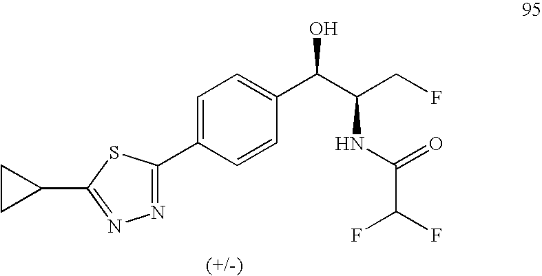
C1=C(C2=NN=C(C3CC3)S2)C=CC(C(C(CF)NC(=O)C(F)F)O)=C1
